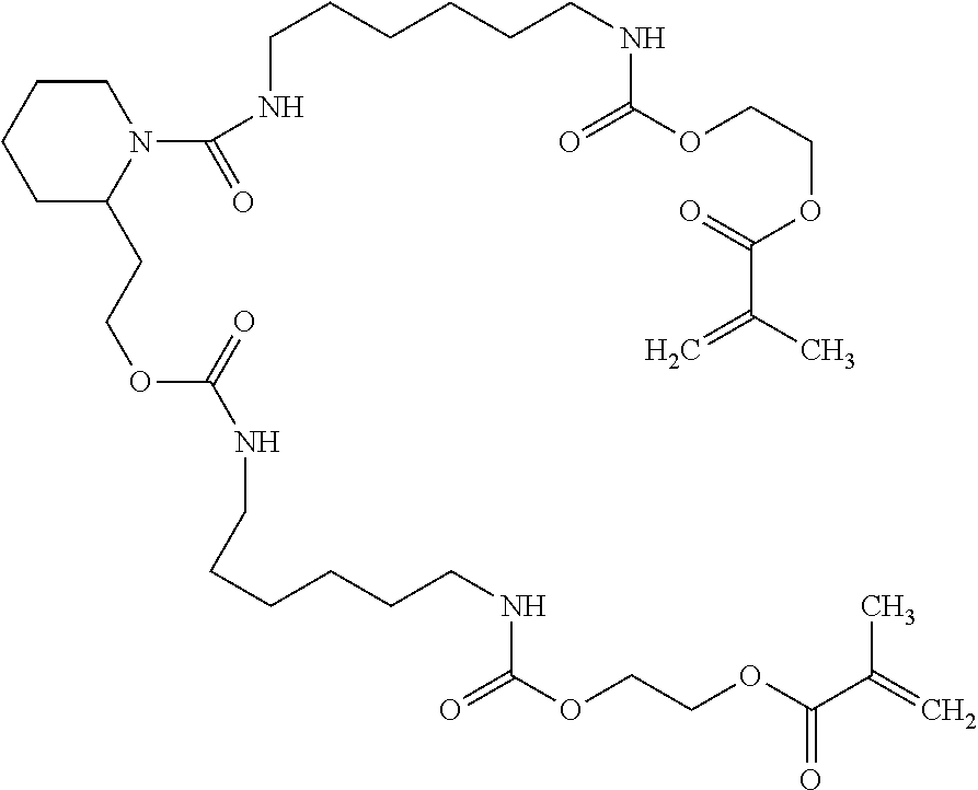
C(CCCCCNC(=O)OCCOC(=O)C(=C)C)NC(=O)N1CCCCC1CCOC(=O)NCCCCCCNC(=O)OCCOC(=O)C(C)=C
